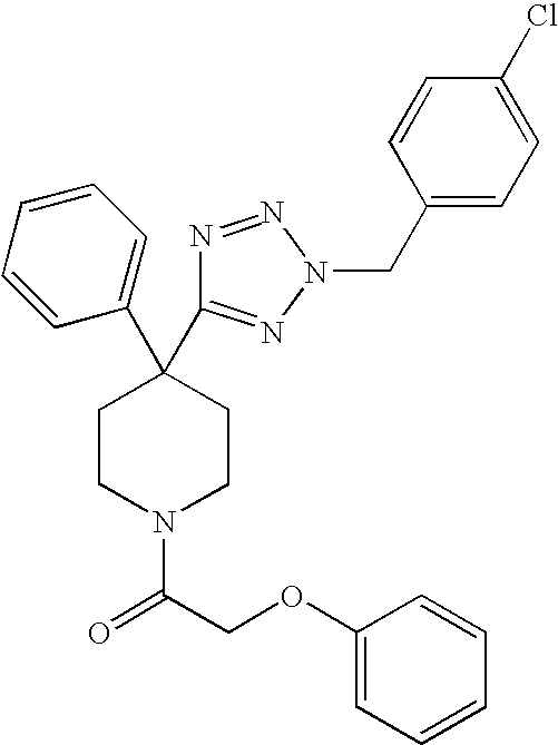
C1(C2(C3=NN(CC4=CC=C(Cl)C=C4)N=N3)CCN(C(COC3=CC=CC=C3)=O)CC2)=CC=CC=C1
